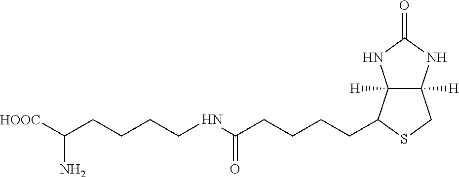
C12([H])C([H])(C(CCCCC(NCCCCC([HOOC])N)=O)SC1)NC(=O)N2
